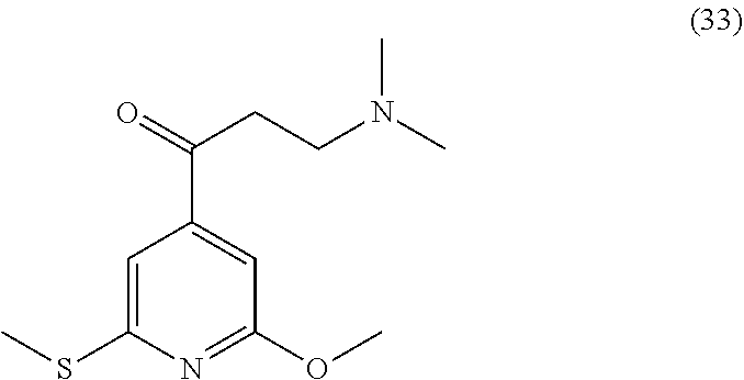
C1=C(SC)N=C(OC)C=C1C(CCN(C)C)=O
